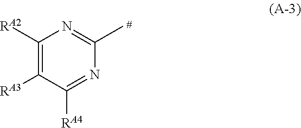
C1([RA2])=C([RA3])C([RA4])=NC(C)=N1
